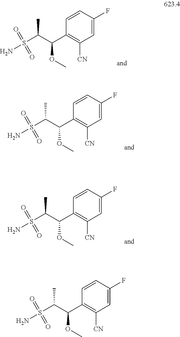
C1=CC(F)=CC([CN])=C1C(C(S(N)(=O)=O)C)OC.C1=CC(F)=CC([CN])=C1C(C(S(N)(=O)=O)C)OC.C1=CC(F)=CC([CN])=C1C(C(S(N)(=O)=O)C)OC.C1=CC(F)=CC([CN])=C1C(C(S(N)(=O)=O)C)OC
